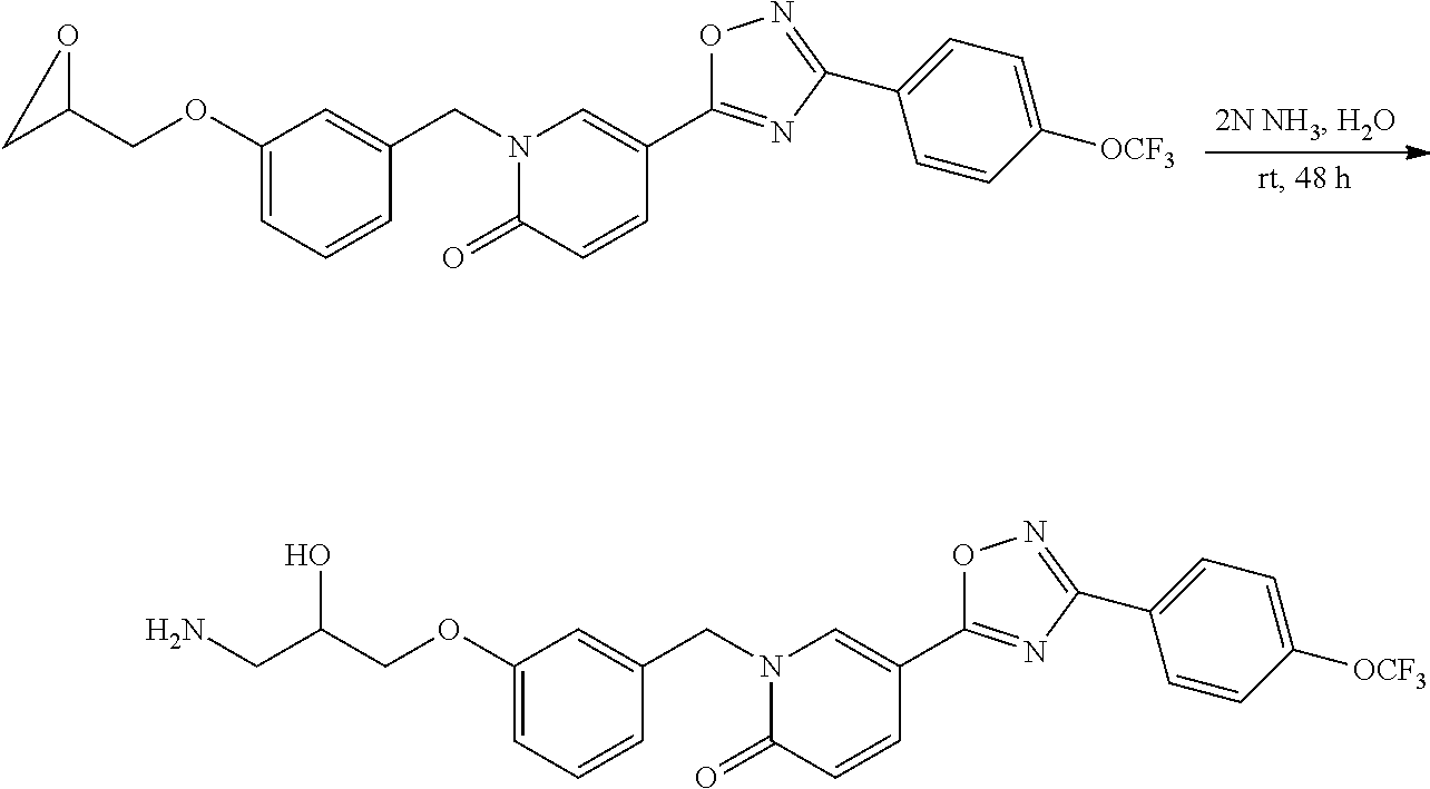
N1(CC2=CC(OCC3CO3)=CC=C2)C(=O)C=CC(C2=NC(C3=CC=C([OCF3])C=C3)=NO2)=C1.N1(CC2=CC(OCC(CN)O)=CC=C2)C(=O)C=CC(C2=NC(C3=CC=C([OCF3])C=C3)=NO2)=C1
